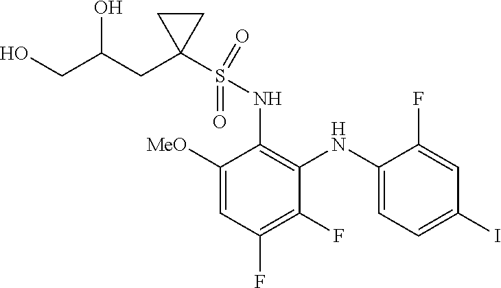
C1(F)=C(F)C=C([MeO])C(NS(C2(CC(CO)O)CC2)(=O)=O)=C1NC1=CC=C(I)C=C1F
